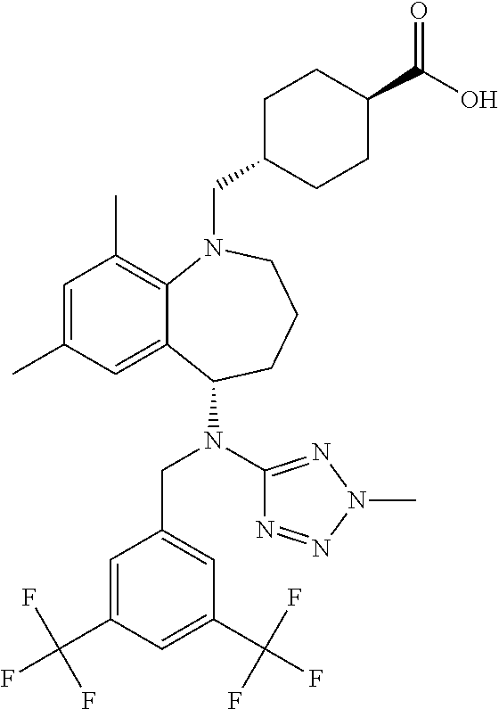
C1=C(C(F)(F)F)C=C(C(F)(F)F)C=C1CN(C1=NN(C)N=N1)C1C2=CC(C)=CC(C)=C2N(CC2CCC(C(O)=O)CC2)CCC1
